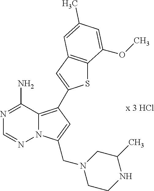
S1C2=C(C=C1C1=C3N(N=CN=C3N)C(CN3CCNC(C)C3)=C1)C=C(C)C=C2OC
